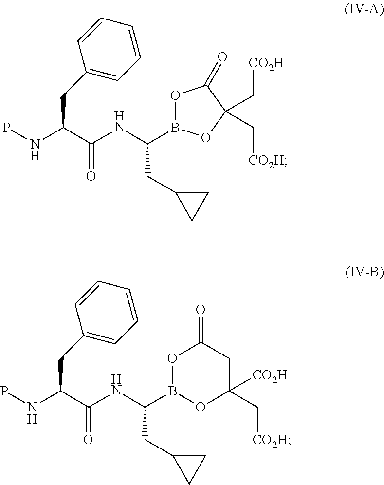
N(C(CC1=CC=CC=C1)C(NC(B1OC(=O)C(C[CO2H])(C[CO2H])O1)CC1CC1)=O)P.N(C(CC1=CC=CC=C1)C(NC(B1OC(C[CO2H])([CO2H])CC(=O)O1)CC1CC1)=O)P
